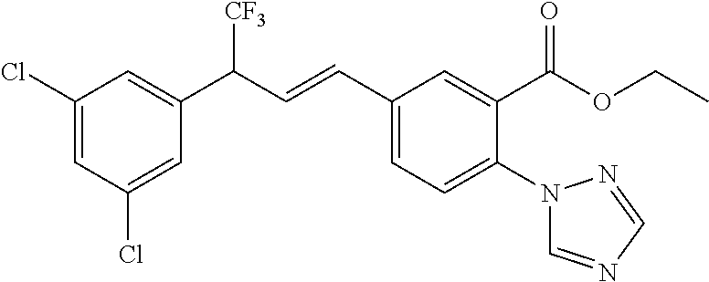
C1(Cl)=CC(Cl)=CC(C([CF3])C=CC2=CC=C(N3C=NC=N3)C(C(OCC)=O)=C2)=C1
